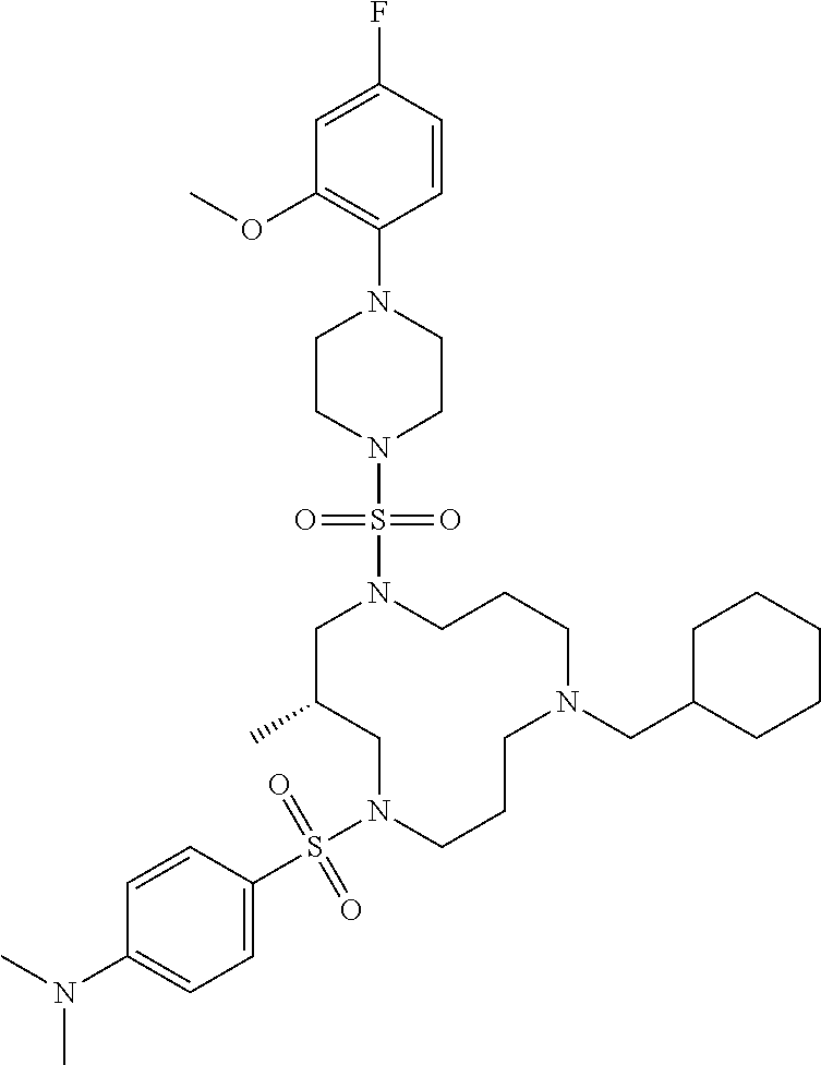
C1C(C)CN(S(C2=CC=C(N(C)C)C=C2)(=O)=O)CCCN(CC2CCCCC2)CCCN1S(N1CCN(C2=C(OC)C=C(F)C=C2)CC1)(=O)=O
